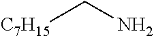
[C7H15]CN
